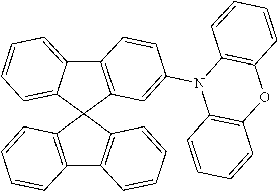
C12=C(C3(C4=C1C=CC=C4)C1=C(C4=CC=CC=C34)C=CC(N3C4=C(OC5=C3C=CC=C5)C=CC=C4)=C1)C=CC=C2
